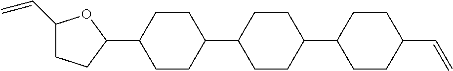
C1(C=C)CCC(C2CCC(C3CCC(C4CCC(C=C)CC4)CC3)CC2)O1
